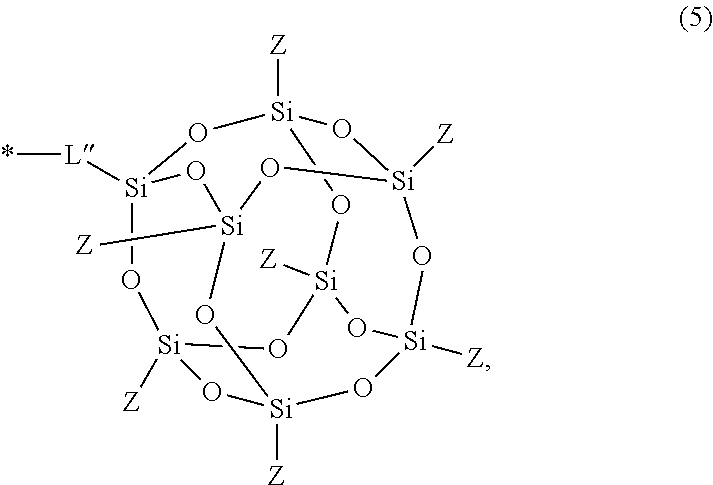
[Si]12([L]*)O[Si]3([Z])O[Si]4([Z])O[Si]5([Z])O[Si]([Z])(O[Si]([Z])(O1)O[Si]([Z])(O5)O3)O[Si]([Z])(O2)O4
